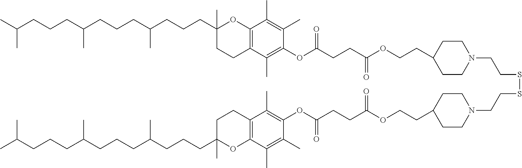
CC(CCCC(CCCC(CCCC1(C)CCC2=C(O1)C(C)=C(C)C(OC(CCC(OCCC1CCN(CCSSCCN3CCC(CCOC(CCC(OC4=C(C)C5=C(C(C)=C4C)OC(C)(CCCC(CCCC(CCCC(C)C)C)C)CC5)=O)=O)CC3)CC1)=O)=O)=C2C)C)C)C
